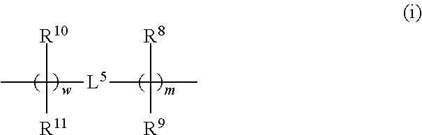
CC([R10])([R11])[L5]C([R8])(C)[R9]
